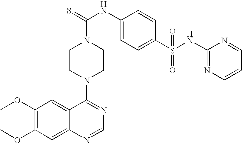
C12=CC(OC)=C(OC)C=C1N=CN=C2N1CCN(C(=S)NC2=CC=C(S(NC3=NC=CC=N3)(=O)=O)C=C2)CC1
